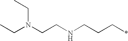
CCN(CCNCCC*)CC
